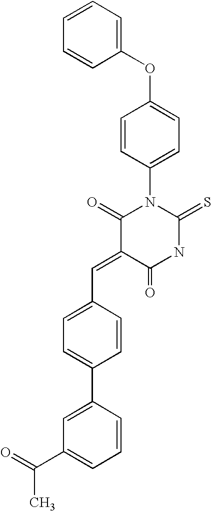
C1=CC=CC(OC2=CC=C(N3C(=O)C(=CC4=CC=C(C5=CC(C(=O)C)=CC=C5)C=C4)C(=O)NC3=S)C=C2)=C1
